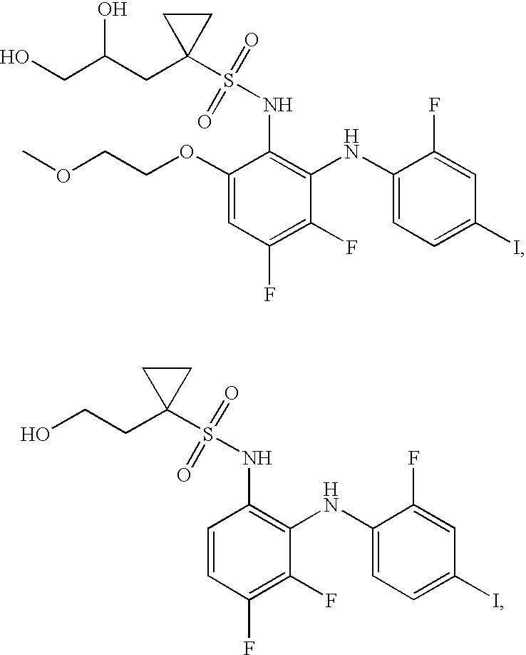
C1(OCCOC)=CC(F)=C(F)C(NC2=CC=C(I)C=C2F)=C1NS(=O)(=O)C1(CC(CO)O)CC1.C1=CC(F)=C(F)C(NC2=CC=C(I)C=C2F)=C1NS(=O)(=O)C1(CCO)CC1
